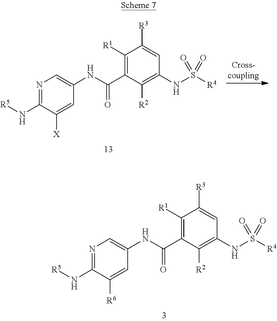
C1([R1])=C(C(NC2=CN=C(N[R5])C([X])=C2)=O)C([R2])=C(NS([R4])(=O)=O)C=C1[R3].C1([R1])=C(C(NC2=CN=C(N[R5])C([R6])=C2)=O)C([R2])=C(NS([R4])(=O)=O)C=C1[R3]
